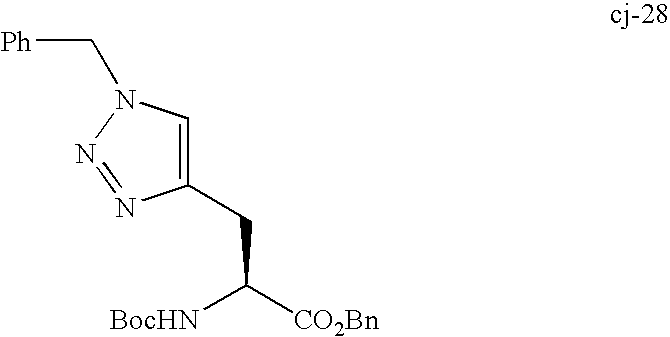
[Ph]CN1C=C(CC([BocHN])[CO2Bn])N=N1
